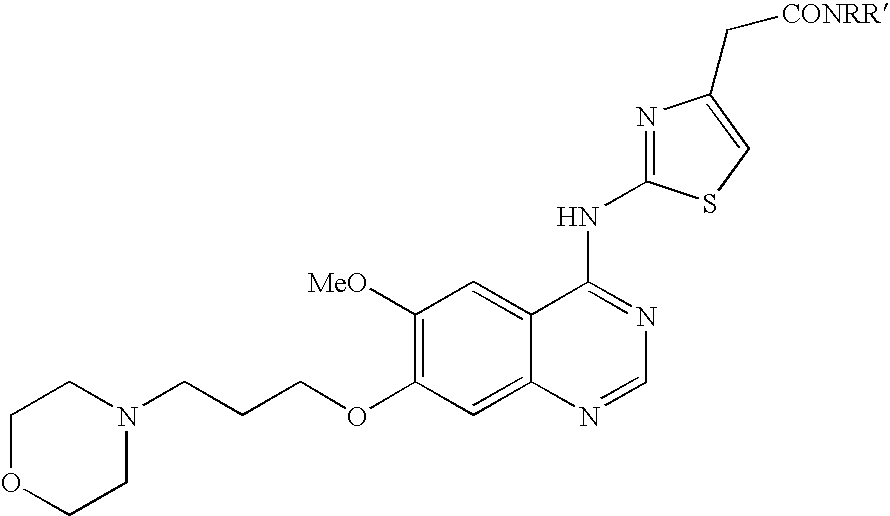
C1OCCN(CCCOC2=C([MeO])C=C3C(=C2)N=CN=C3NC2=NC(C[CONRR])=CS2)C1
